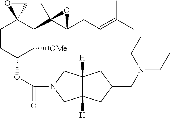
C1CC(OC(=O)N2CC3([H])C([H])(C2)CC(CN(CC)CC)C3)C([OMe])C(C2(C)C(CC=C(C)C)O2)C12CO2
